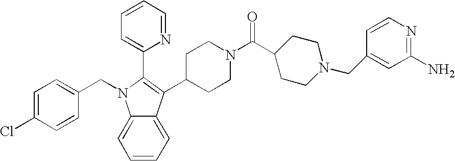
C(N1C2=CC=CC=C2C(C2CCN(C(C3CCN(CC4=CC(N)=NC=C4)CC3)=O)CC2)=C1C1=CC=CC=N1)C1=CC=C(Cl)C=C1
